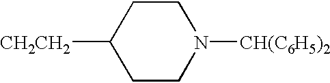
C1CN([CH(C6H5)2])CCC1[CH2CH2]
